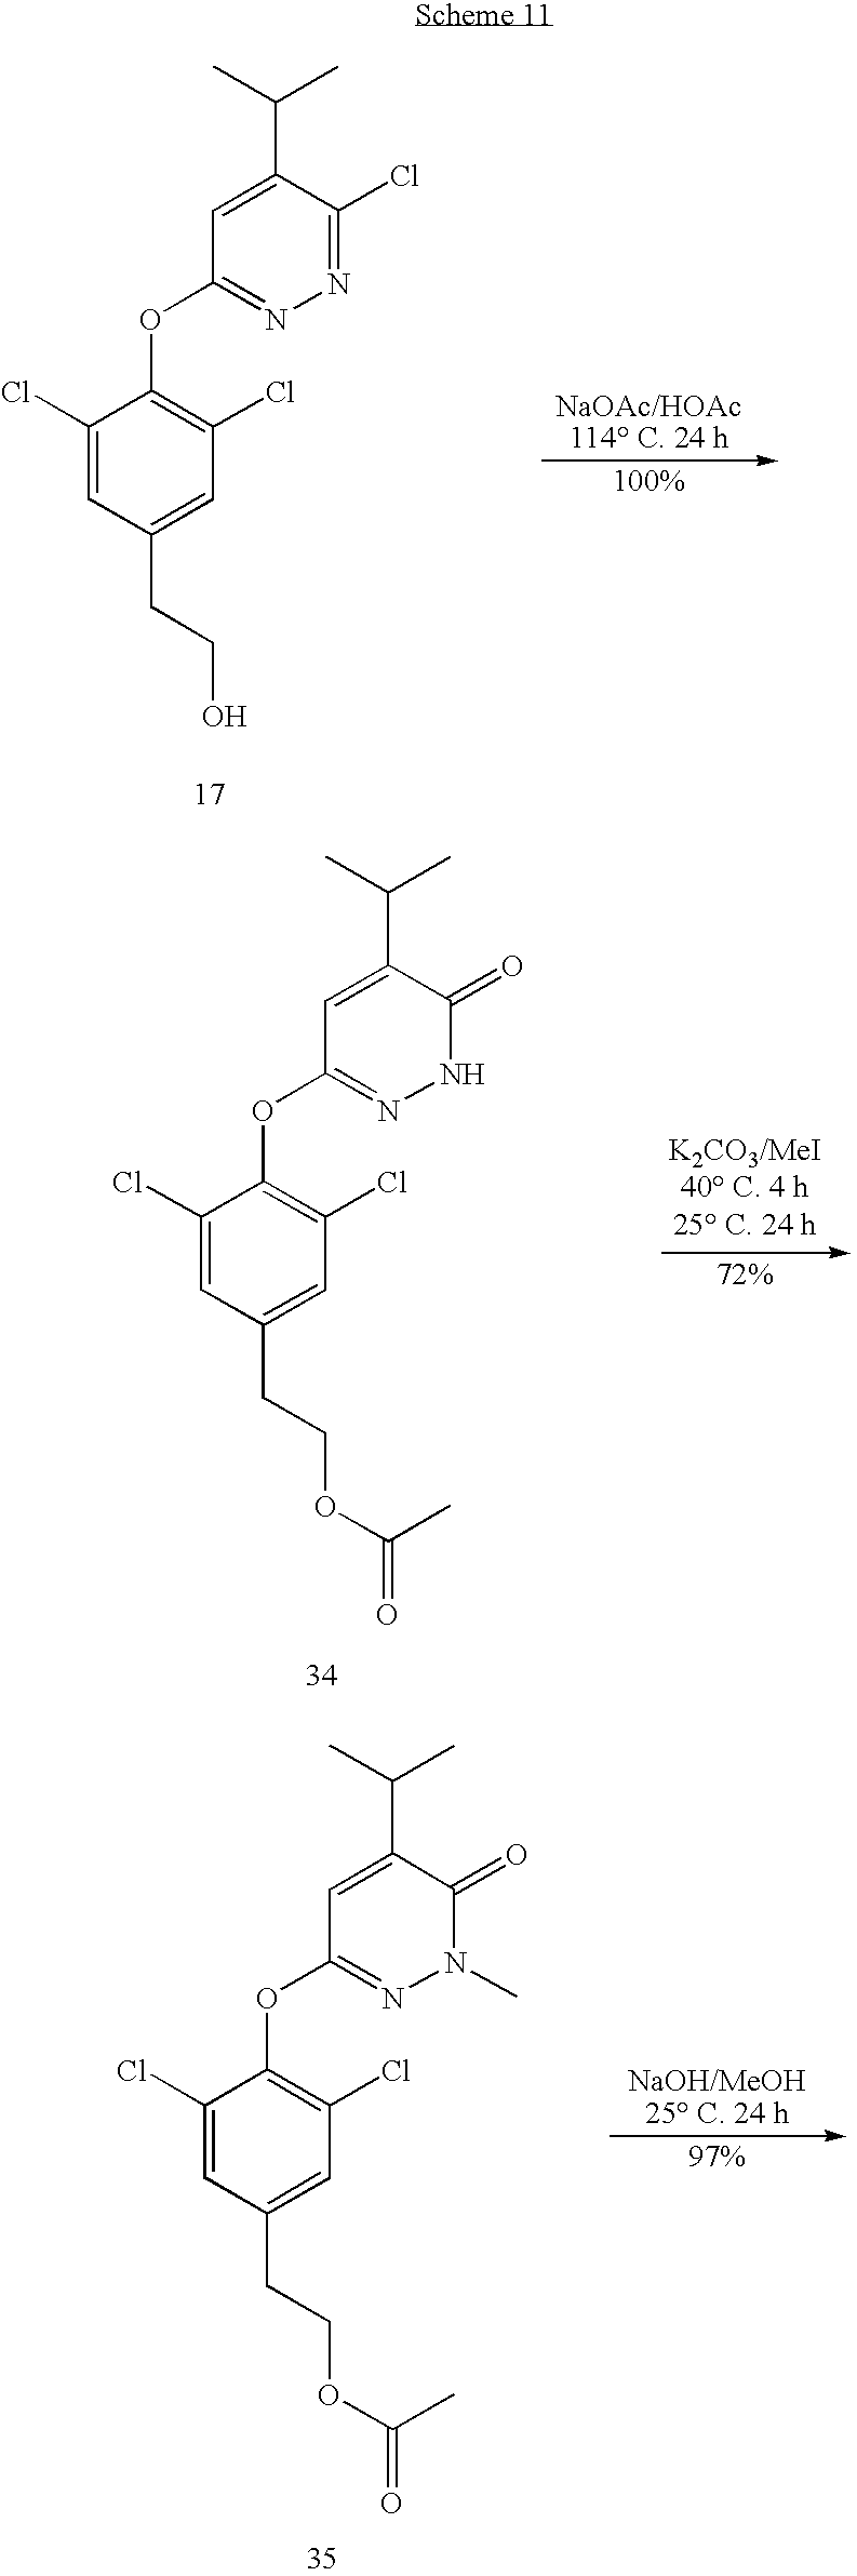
C1(Cl)=CC(CCO)=CC(Cl)=C1OC1=NN=C(Cl)C(C(C)C)=C1.C1(Cl)=CC(CCOC(=O)C)=CC(Cl)=C1OC1=NNC(=O)C(C(C)C)=C1.C1(Cl)=CC(CCOC(=O)C)=CC(Cl)=C1OC1=NN(C)C(=O)C(C(C)C)=C1
